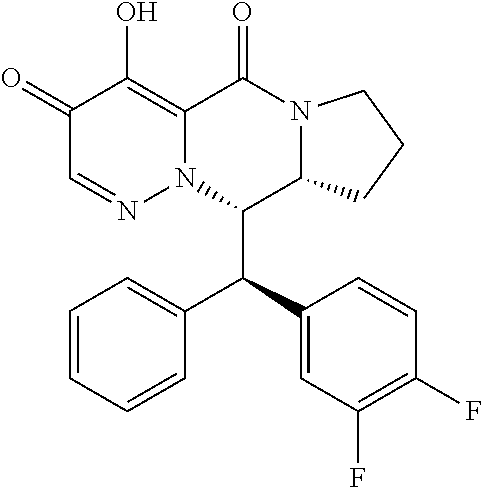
C1=CC=CC(C(C2=CC(F)=C(F)C=C2)C2C3N(C(=O)C4=C(O)C(=O)C=NN24)CCC3)=C1
